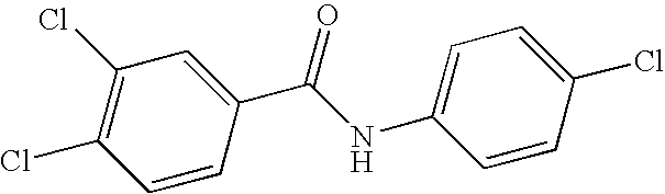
C1=CC(C(NC2=CC=C(Cl)C=C2)=O)=CC(Cl)=C1Cl
